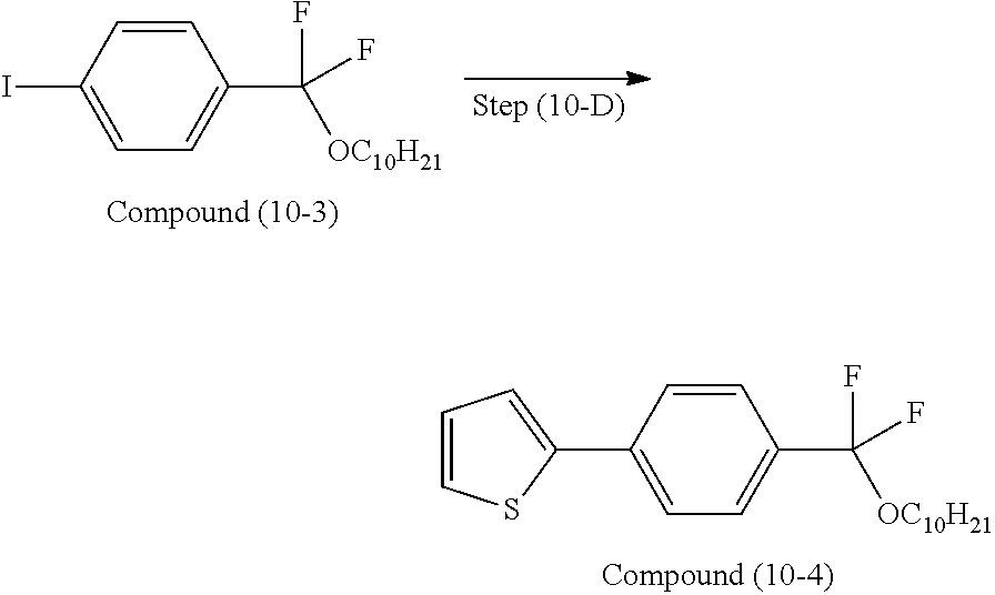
C1=CC(C2=CC=CS2)=CC=C1C([OC10H21])(F)F.C1=CC(I)=CC=C1C([OC10H21])(F)F
